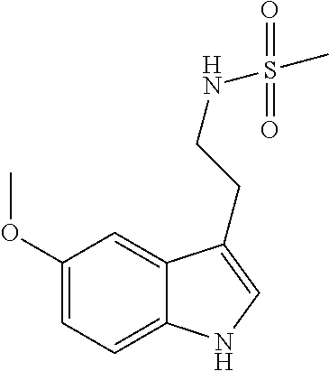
C1(OC)=CC=C2C(=C1)C(CCNS(C)(=O)=O)=CN2
